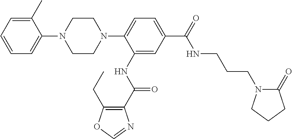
C1CN(C2=CC=C(C(=O)NCCCN3C(=O)CCC3)C=C2NC(C2=C(CC)OC=N2)=O)CCN1C1=CC=CC=C1C
